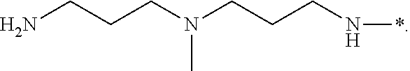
NCCCN(CCCN*)C
